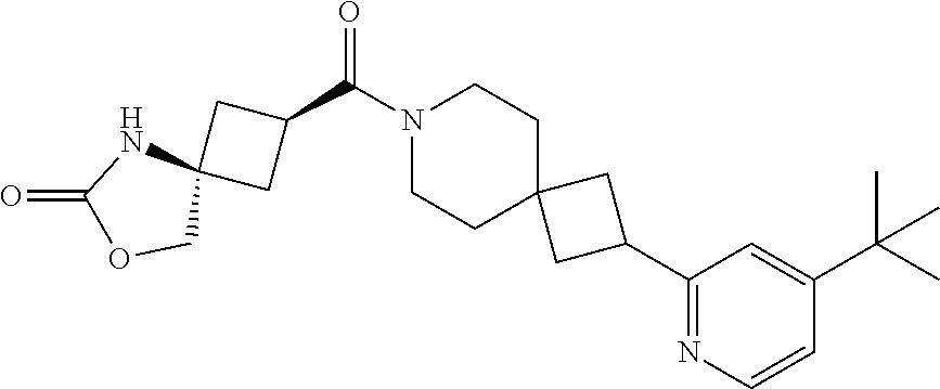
N1(C(C2CC3(C2)NC(=O)OC3)=O)CCC2(CC1)CC(C1=NC=CC(C(C)(C)C)=C1)C2
